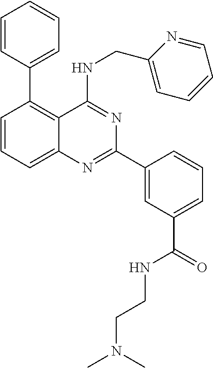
C1=CC(C2=C3C(=CC=C2)N=C(C2=CC(C(=O)NCCN(C)C)=CC=C2)N=C3NCC2=CC=CC=N2)=CC=C1
